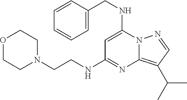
C12=C(C(C)C)C=NN1C(NCC1=CC=CC=C1)=CC(NCCN1CCOCC1)=N2
